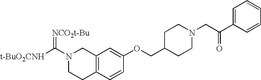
N1(C([t-BuO2CNH])=[NCO2t-Bu])CCC2=C(C1)C=C(OCC1CCN(CC(C3=CC=CC=C3)=O)CC1)C=C2
